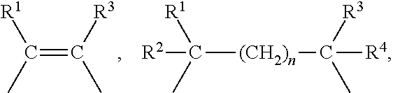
C(=C([R3])C)(C)[R1].[R2]C([R1])(C)[(CH2)n]C([R4])([R3])C
